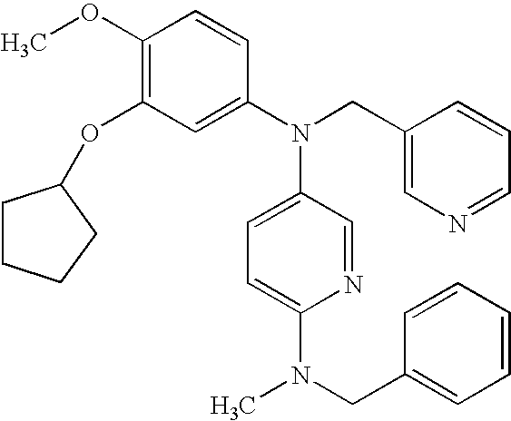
C1(OC)=C(OC2CCCC2)C=C(N(CC2=CN=CC=C2)C2=CC=C(N(CC3=CC=CC=C3)C)N=C2)C=C1
